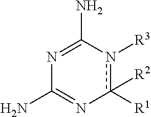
c1([R1])([R2])n([R3])C(N)=NC(N)=N1
